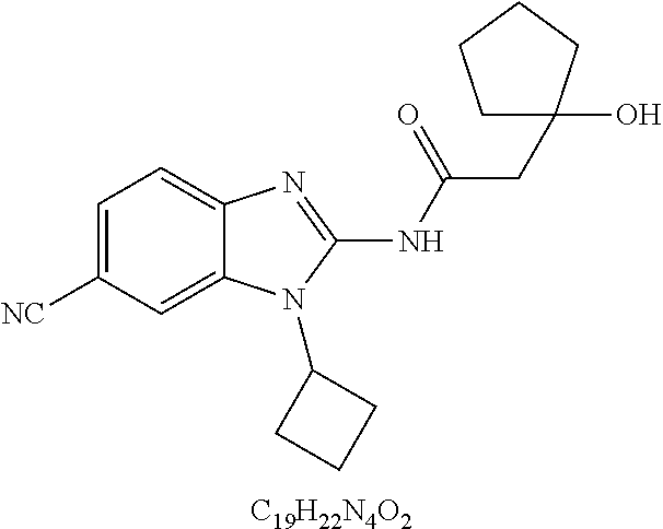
C1=C([NC])C=C2C(=C1)N=C(NC(=O)CC1(O)CCCC1)N2C1CCC1.[C19H22N4O2]
